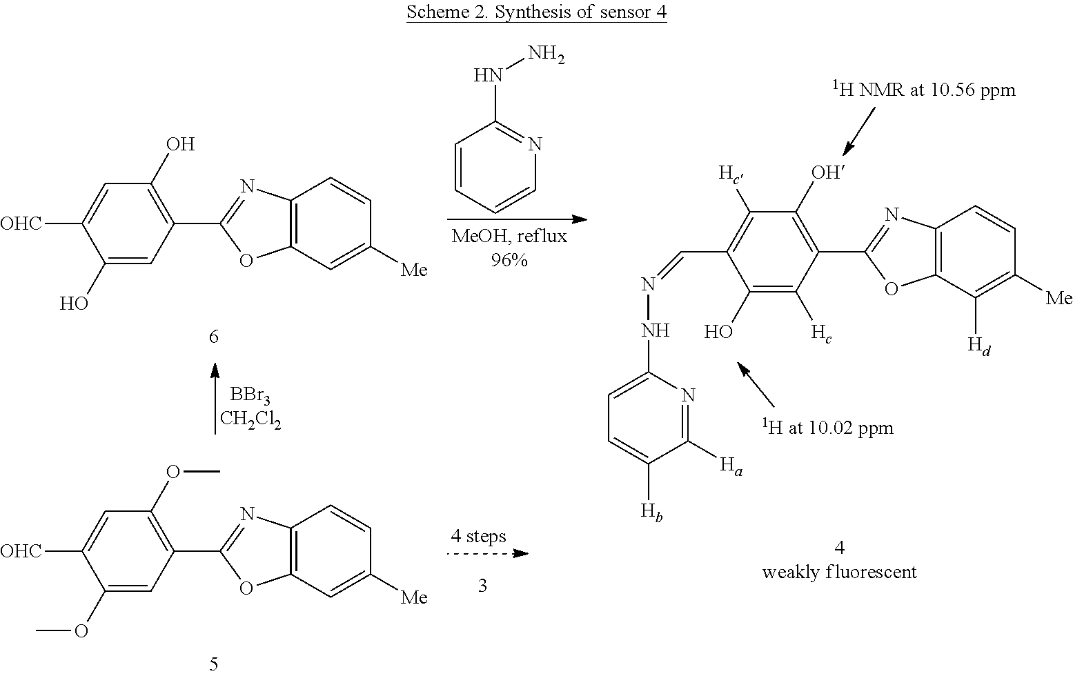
C1(O)=CC(C2=NC3=C(O2)C=C([Me])C=C3)=C(O)C=C1[OHC].C1=CC=CN=C1NN.C1(O)=C([Hc])C(C2=NC3=C(O2)C([Hd])=C([Me])C=C3)=C([OH])C([Hc])=C1C=NNC1=CC=C([Hb])C([Ha])=N1.C1(OC)=CC(C2=NC3=C(O2)C=C([Me])C=C3)=C(OC)C=C1[OHC]
